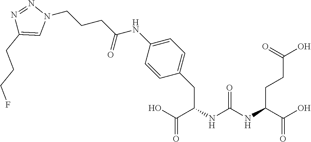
OC(C(NC(NC(C(O)=O)CC1=CC=C(NC(=O)CCCN2N=NC(CCCF)=C2)C=C1)=O)CCC(O)=O)=O
